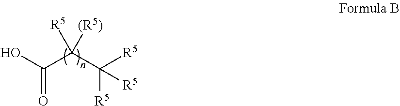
OC(=O)C(C([R5])([R5])[R5])([R5])[(R5)]
